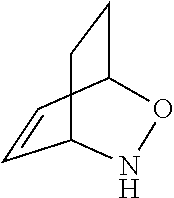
C1=CC2CCC1NO2
